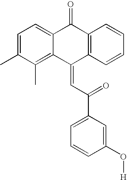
C12=CC=C(C)C(C)=C1C(=CC(=O)C1=CC=CC(O[H])=C1)C1=C(C2=O)C=CC=C1
